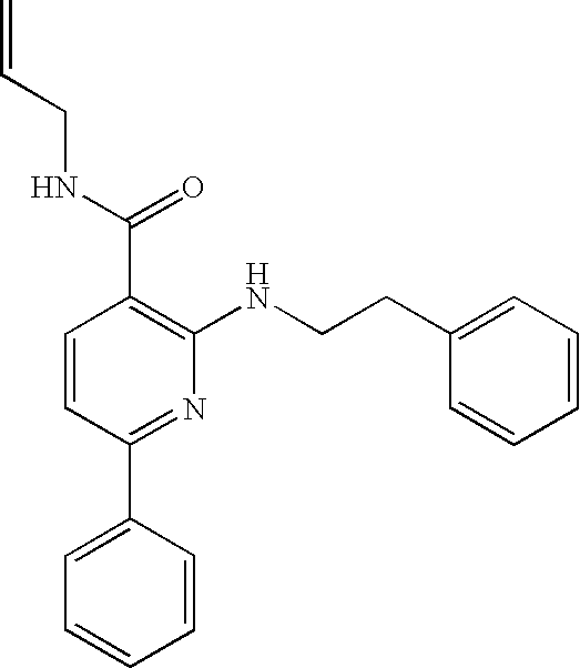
C1=CC(C2=CC=CC=C2)=NC(NCCC2=CC=CC=C2)=C1C(NCC=C)=O
